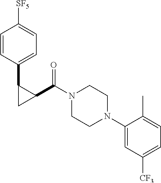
C1=CC(C2CC2C(=O)N2CCN(C3=CC([CF3])=CC=C3C)CC2)=CC=C1[SF5]
